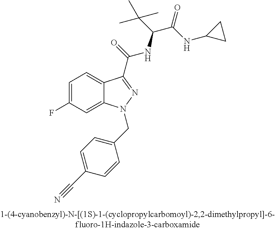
C1=C(F)C=C2C(=C1)C(C(=O)NC(C(C)(C)C)C(=O)NC1CC1)=NN2CC1=CC=C(C#N)C=C1
